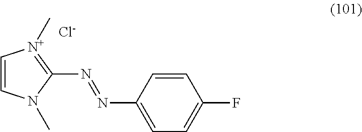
C1=CN(C)C(N=NC2=CC=C(F)C=C2)=[N+]1C.[Cl-]
